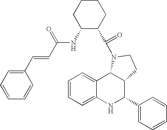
C1=CC=C2C(=C1)C1C(C(C3=CC=CC=C3)N2)CCN1C(=O)C1C(NC(C=CC2=CC=CC=C2)=O)CCCC1
